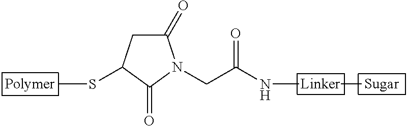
N(C)C(CN1C(=O)CC(SC)C1=O)=O
